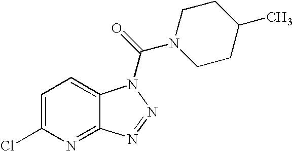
C1=C(Cl)N=C2C(=C1)N(C(=O)N1CCC(C)CC1)N=N2
